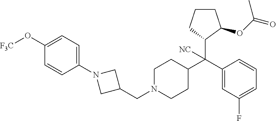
C1(O[F3C])=CC=C(N2CC(CN3CCC(C(C4=CC(F)=CC=C4)(C4CCCC4OC(=O)C)[NC])CC3)C2)C=C1
